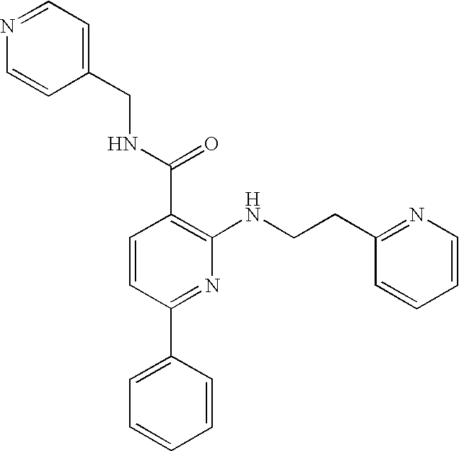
C1=CC(C2=CC=CC=C2)=NC(NCCC2=NC=CC=C2)=C1C(NCC1=CC=NC=C1)=O
